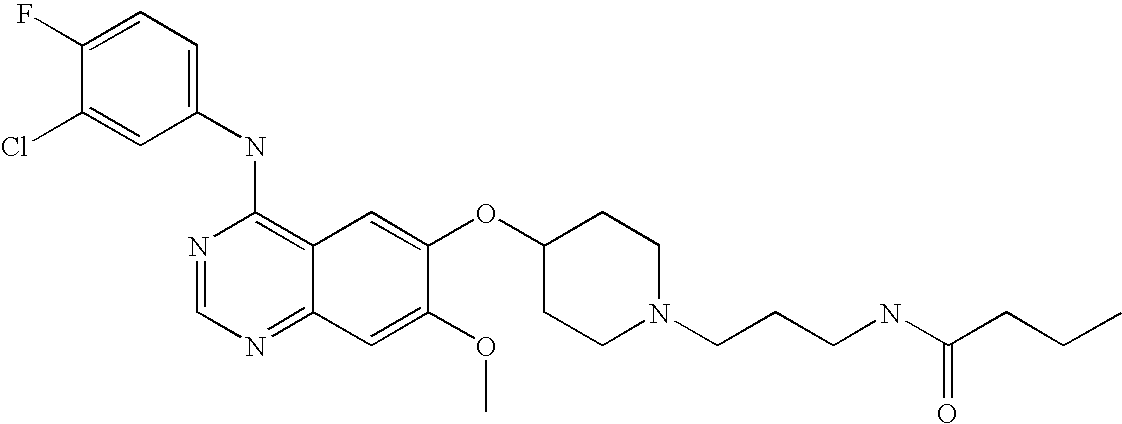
C1(NC2=C3C(=NC=N2)C=C(OC)C(OC2CCN(CCCNC(CCC)=O)CC2)=C3)=CC=C(F)C(Cl)=C1
